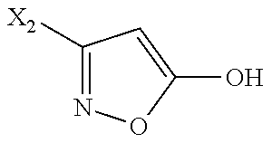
C1([X2])=NOC(O)=C1
